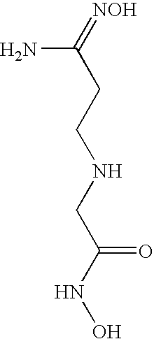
NC(=[NOH])CCNCC(NO)=O
